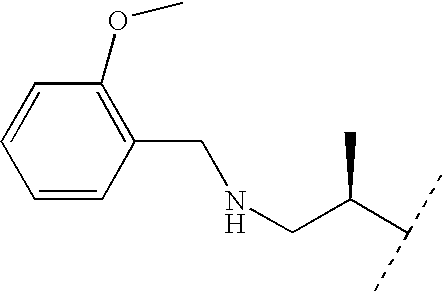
C1=CC(CNCC(C(C)C)C)=C(OC)C=C1
